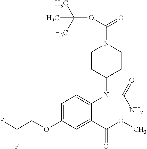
C1=C(OCC(F)F)C=C(C(OC)=O)C(N(C2CCN(C(OC(C)(C)C)=O)CC2)C(=O)N)=C1
